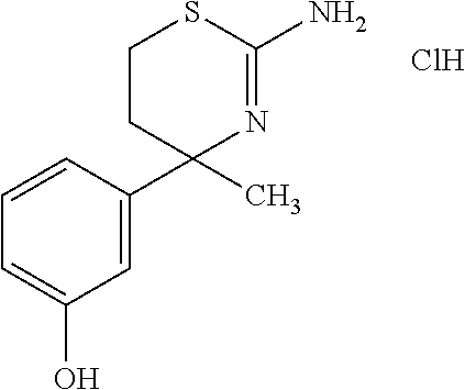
C1=C(C2(C)N=C(N)SCC2)C=CC=C1O.Cl
